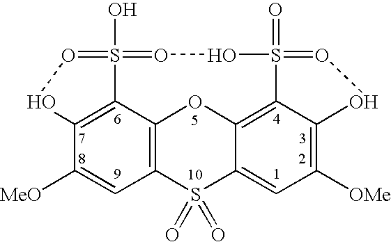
C12=C3C4=C(C([MeO])=C1)OO=S4(O)=OOS1(=O)=OOC4=C([OMe])C=C(S2(=O)=O)C(=C41)O3
